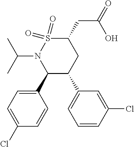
C1(C2=CC=C(Cl)C=C2)C(C2=CC=CC(Cl)=C2)CC(CC(=O)O)S(=O)(=O)N1C(C)C
